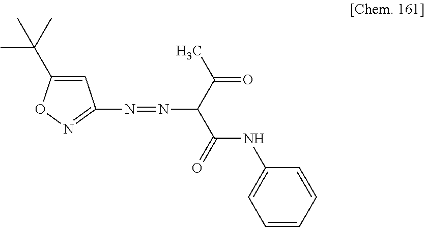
C1=C(C(C)(C)C)ON=C1N=NC(C(NC1=CC=CC=C1)=O)C(C)=O
